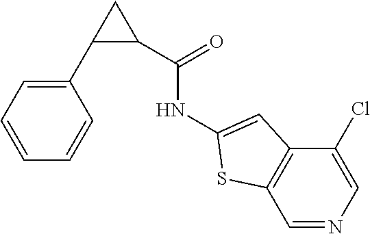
C1(C2C(C(=O)NC3=CC4=C(C=NC=C4Cl)S3)C2)=CC=CC=C1
